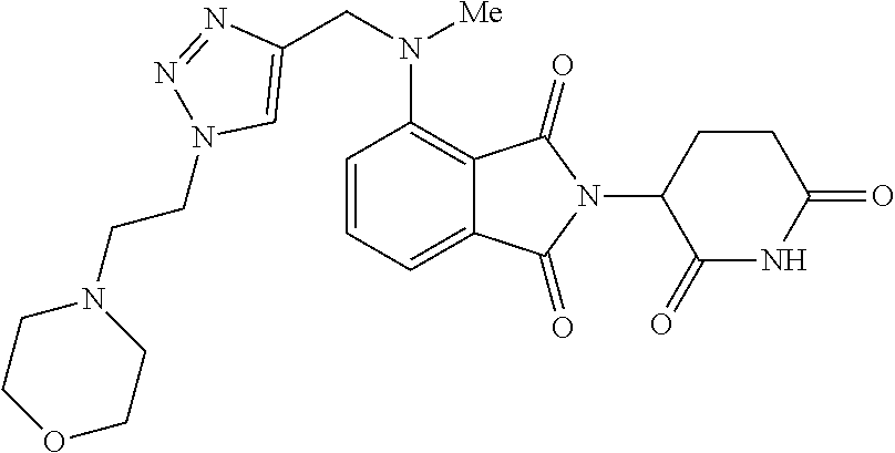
C12=CC=CC(N(CC3=CN(CCN4CCOCC4)N=N3)[Me])=C1C(=O)N(C1C(=O)NC(=O)CC1)C2=O
